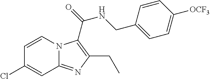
C1=CN2C(=NC(CC)=C2C(=O)NCC2=CC=C([OCF3])C=C2)C=C1Cl
